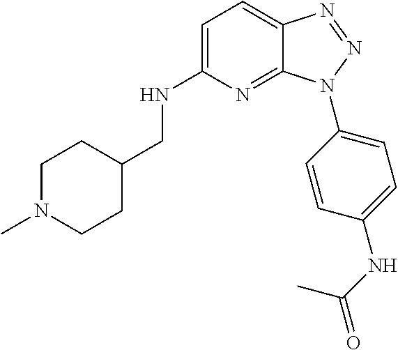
C1=C(NCC2CCN(C)CC2)N=C2C(=C1)N=NN2C1=CC=C(NC(C)=O)C=C1
